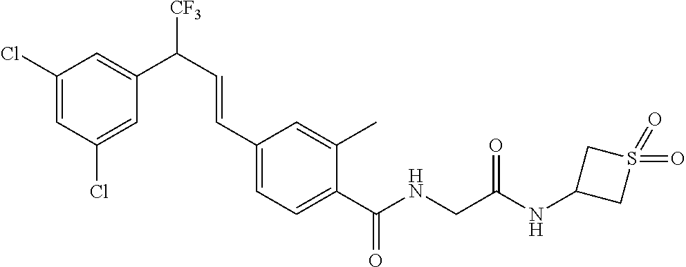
N(C(C1=CC=C(C=CC([CF3])C2=CC(Cl)=CC(Cl)=C2)C=C1C)=O)CC(=O)NC1CS(=O)(=O)C1
